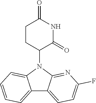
N1(C2CCC(=O)NC2=O)C2=NC(F)=CC=C2C2=CC=CC=C12
